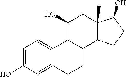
C1=C(O)C=C2C(=C1)C1C(CC2)C2C(C)(CC1O)C(O)CC2
